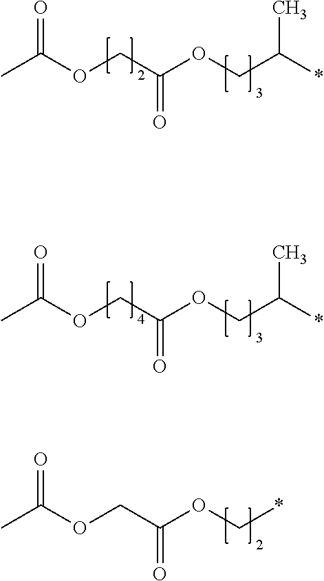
CC(OCC(=O)OCC(*)C)=O.CC(OCC(=O)OC*)=O.CC(OCC(=O)OCC(*)C)=O
